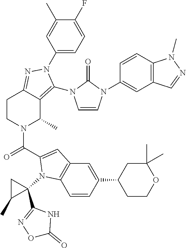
C1=CN(C2=CC3=C(C=C2)N(C)N=C3)C(=O)N1C1=C2C(C)N(C(=O)C3=CC4=C(C=CC(C5CCOC(C)(C)C5)=C4)N3C3(C4=NOC(=O)N4)CC3C)CCC2=NN1C1=CC=C(F)C(C)=C1
